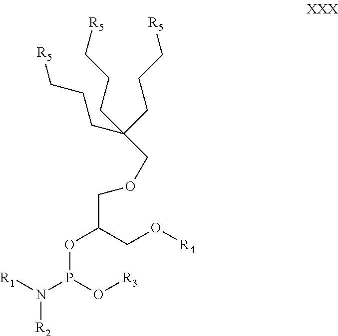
N([R2])([R1])P(OC(COCC(CCC[R5])(CCC[R5])CCC[R5])CO[R4])O[R3]
